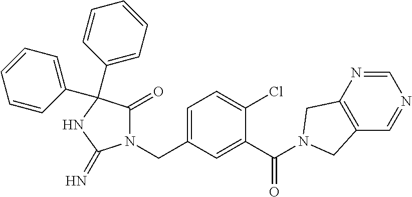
N1(CC2=CC=C(Cl)C(C(=O)N3CC4=C(C=NC=N4)C3)=C2)C(=O)C(C2=CC=CC=C2)(C2=CC=CC=C2)NC1=N
